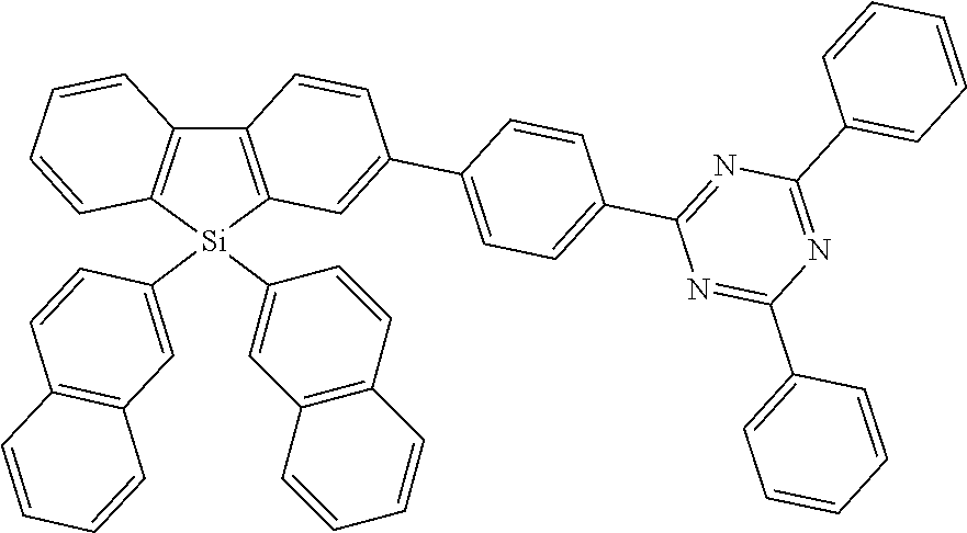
C12=C([Si](C3=CC4=C(C=C3)C=CC=C4)(C3=CC4=C(C=C3)C=CC=C4)C3=C1C=CC(C1=CC=C(C4=NC(C5=CC=CC=C5)=NC(C5=CC=CC=C5)=N4)C=C1)=C3)C=CC=C2
